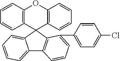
C1=CC2=C(C=C1)C1(C3=C(O2)C=CC=C3)C2=CC=CC=C2C2=C1C(C1=CC=C(Cl)C=C1)=CC=C2
